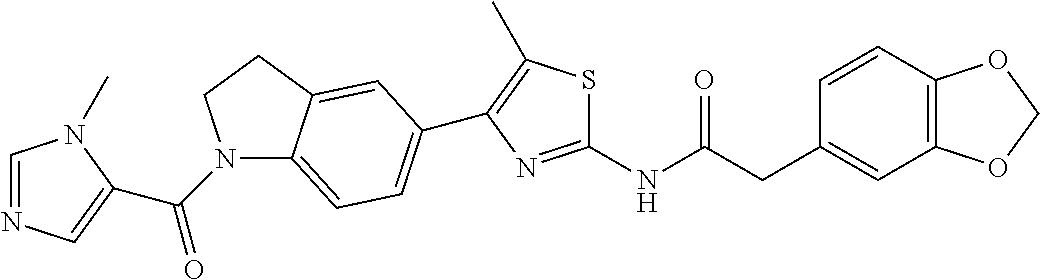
C1=CC2=C(C=C1CC(NC1=NC(C3=CC=C4N(C(=O)C5=CN=CN5C)CCC4=C3)=C(C)S1)=O)OCO2
